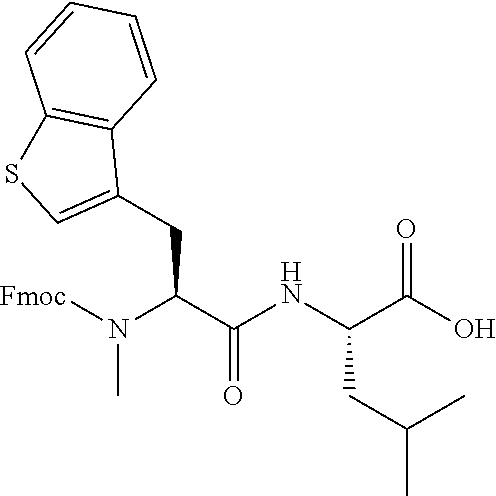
[Fmoc]N(C(C(NC(C(O)=O)CC(C)C)=O)CC1=CSC2=C1C=CC=C2)C
